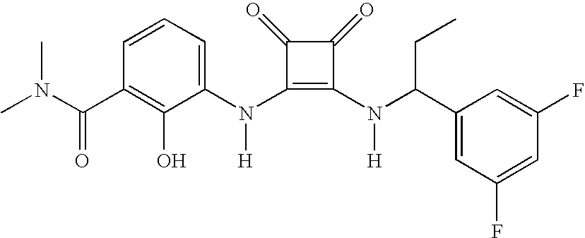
CN(C(C1=C(O)C(N(C2=C(N(C(C3=CC(F)=CC(F)=C3)CC)[H])C(=O)C2=O)[H])=CC=C1)=O)C
